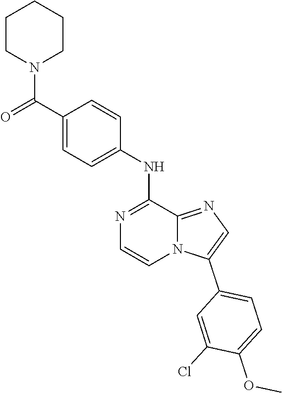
O=C(C1=CC=C(NC2=NC=CN3C2=NC=C3C2=CC=C(OC)C(Cl)=C2)C=C1)N1CCCCC1
